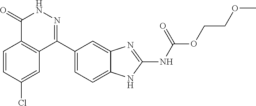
O(CCOC)C(=O)NC1=NC2=CC(C3=NNC(=O)C4=C3C=C(Cl)C=C4)=CC=C2N1
